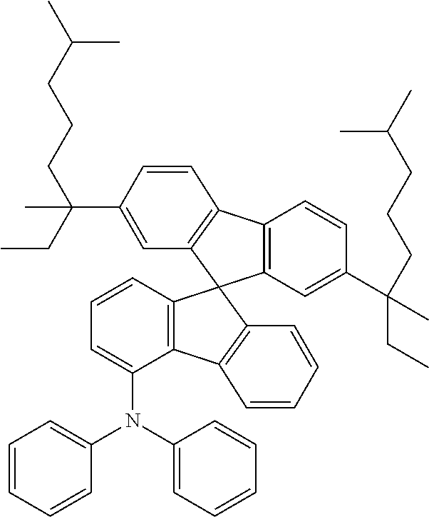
C12=C(C=C(C(CC)(C)CCCC(C)C)C=C1)C1(C3=C2C=CC(C(CCCC(C)C)(CC)C)=C3)C2=C(C(N(C3=CC=CC=C3)C3=CC=CC=C3)=CC=C2)C2=C1C=CC=C2
